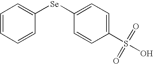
C1=CC=CC([Se]C2=CC=C(S(O)(=O)=O)C=C2)=C1
